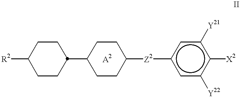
[R2]C1CCC(C2CCC([Z2]c3cc([Y22])c([X2])c([Y21])c3)CC2)CC1.[A2]
